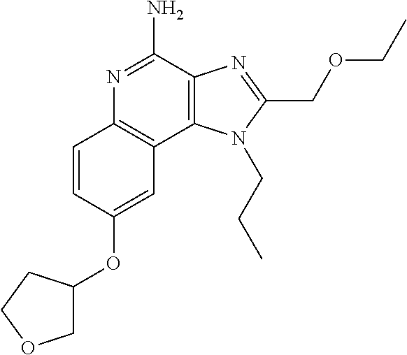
N1=C(N)C2=C(C3=C1C=CC(OC1COCC1)=C3)N(CCC)C(COCC)=N2
